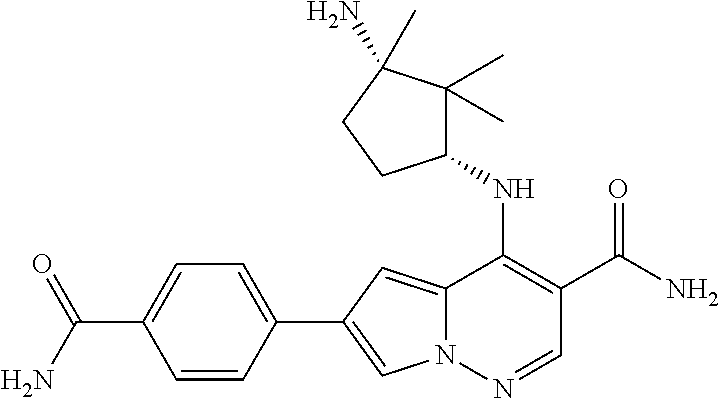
N12C(=CC(C3=CC=C(C(N)=O)C=C3)=C1)C(NC1C(C)(C)C(N)(C)CC1)=C(C(N)=O)C=N2
